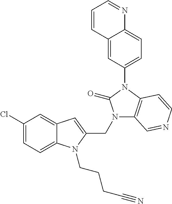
C12=CC(Cl)=CC=C1N(CCCC#N)C(CN1C3=C(N(C4=CC=C5C(=C4)C=CC=N5)C1=O)C=CN=C3)=C2
